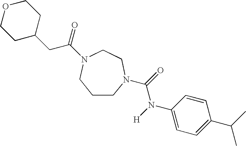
C1CN(C(=O)N([H])C2=CC=C(C(C)C)C=C2)CCN(C(=O)CC2CCOCC2)C1
